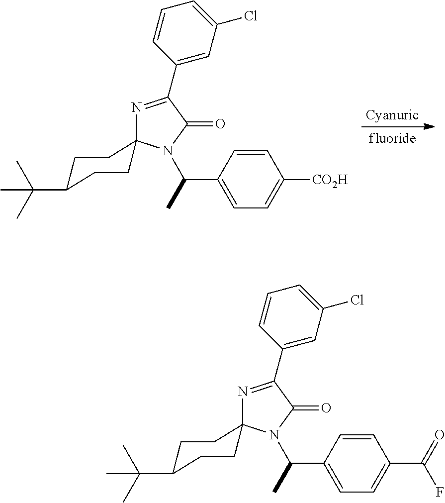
N1=C(C2=CC(Cl)=CC=C2)C(=O)N(C(C)C2=CC=C([CO2H])C=C2)C12CCC(C(C)(C)C)CC2.N1=C(C2=CC(Cl)=CC=C2)C(=O)N(C(C)C2=CC=C(C(=O)F)C=C2)C12CCC(C(C)(C)C)CC2
